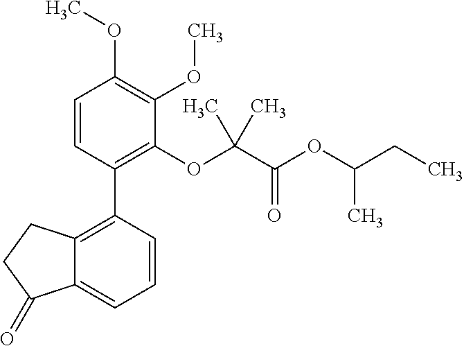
C12=C(C3=C(OC(C(OC(CC)C)=O)(C)C)C(OC)=C(OC)C=C3)C=CC=C1C(=O)CC2
